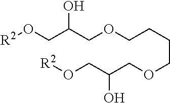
O(CC(CO[R2])O)CCCCOCC(CO[R2])O
